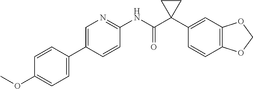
C1=C(C2=CC=C(OC)C=C2)C=CC(NC(C2(C3=CC4=C(C=C3)OCO4)CC2)=O)=N1
